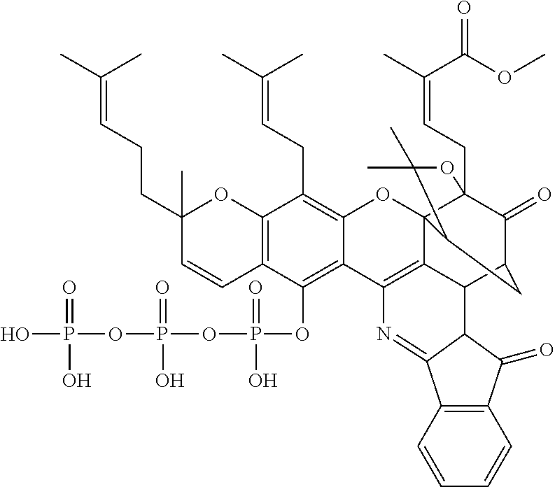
C12=C(C=CC(CCC=C(C)C)(C)O1)C(OP(OP(OP(O)(=O)O)(=O)O)(=O)O)=C1C(=C2CC=C(C)C)OC23C4(CC=C(C)C(OC)=O)C(=O)C(CC2C(C)(C)O4)C2C3=C1N=C1C3=C(C(=O)C21)C=CC=C3
